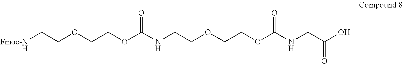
[Fmoc-NH]CCOCCOC(NCCOCCOC(NCC(O)=O)=O)=O
